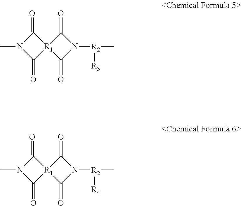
C1(=O)N(C)C(=O)[R1]12C(=O)N([R2](C)[R3])C2=O.C1(=O)N(C)C(=O)[R1]12C(=O)N([R2](C)[R4])C2=O
